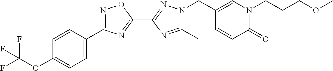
C1(C)=NC(C2=NC(C3=CC=C(OC(F)(F)F)C=C3)=NO2)=NN1CC1=CN(CCCOC)C(=O)C=C1
